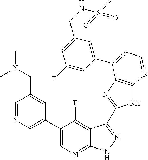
C1=NC=C(C2=CN=C3C(=C2F)C(C2=NC4=C(N2)N=CC=C4C2=CC(CNS(C)(=O)=O)=CC(F)=C2)=NN3)C=C1CN(C)C
